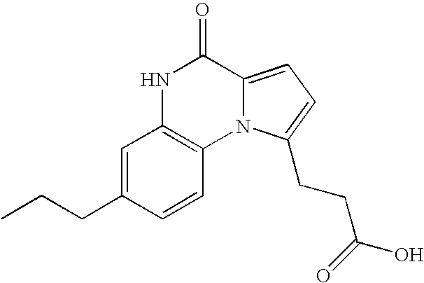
N1C2=C(N3C(=CC=C3CCC(=O)O)C1=O)C=CC(CCC)=C2
